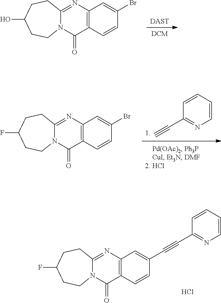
C12=C(N=C3N(C1=O)CCC(F)CC3)C=C(C#CC1=NC=CC=C1)C=C2.Cl.[DCM].[DAST].C12=C(N=C3N(C1=O)CCC(O)CC3)C=C(Br)C=C2.C1(C#C)=NC=CC=C1.C12=C(N=C3N(C1=O)CCC(F)CC3)C=C(Br)C=C2
